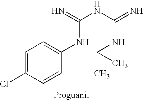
C1=C(Cl)C=CC(NC(NC(=N)NC(C)C)=N)=C1
